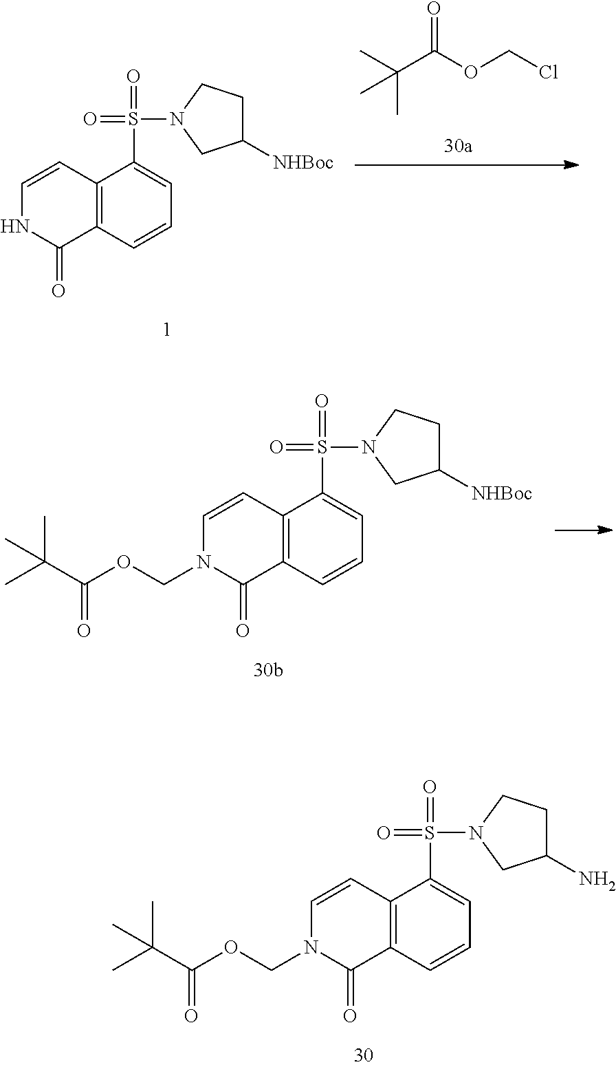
C12=C(C=CC=C1S(=O)(=O)N1CC([NHBoc])CC1)C(=O)NC=C2.C(C(=O)OCCl)(C)(C)C.C12=C(C=CC=C1S(=O)(=O)N1CC([NHBoc])CC1)C(=O)N(COC(C(C)(C)C)=O)C=C2.C12=C(C=CC=C1S(=O)(=O)N1CC(N)CC1)C(=O)N(COC(C(C)(C)C)=O)C=C2
